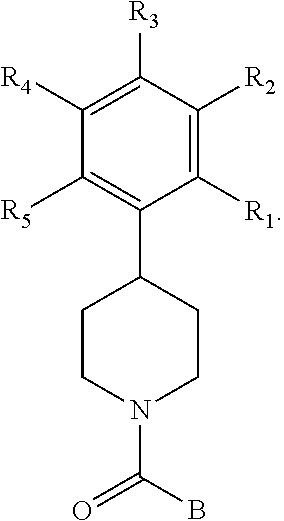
C1([R3])=C([R4])C([R5])=C(C2CCN(C(B)=O)CC2)C([R1])=C1[R2]
